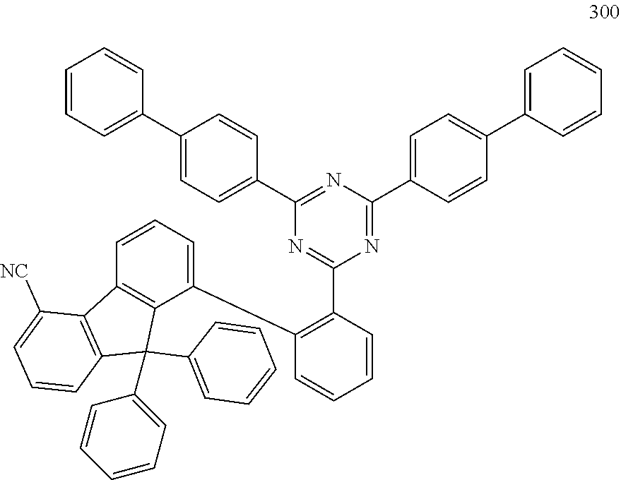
C1(C2=C(C3=NC(C4=CC=C(C5=CC=CC=C5)C=C4)=NC(C4=CC=C(C5=CC=CC=C5)C=C4)=N3)C=CC=C2)=CC=CC2=C1C(C1=CC=CC=C1)(C1=CC=CC=C1)C1=C2C([NC])=CC=C1
